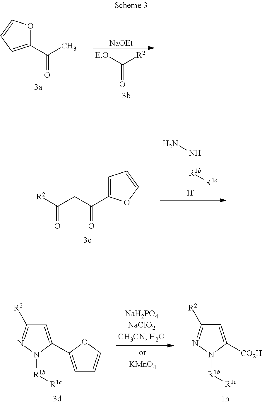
C1(C(C)=O)=CC=CO1.[EtO]C([R2])=O.[NaOEt].C1=C(C(=O)CC([R2])=O)OC=C1.NN[R1b][R1c].N1([R1b][R1c])C(C2=CC=CO2)=CC([R2])=N1.N1([R1b][R1c])C([CO2H])=CC([R2])=N1
